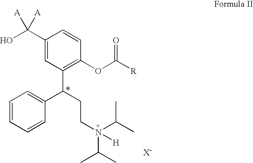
C1(C(O)([A])[A])=CC(C(CCN(C(C)C)(C(C)C)[H])C2=CC=CC=C2)=C(OC([R])=O)C=C1
